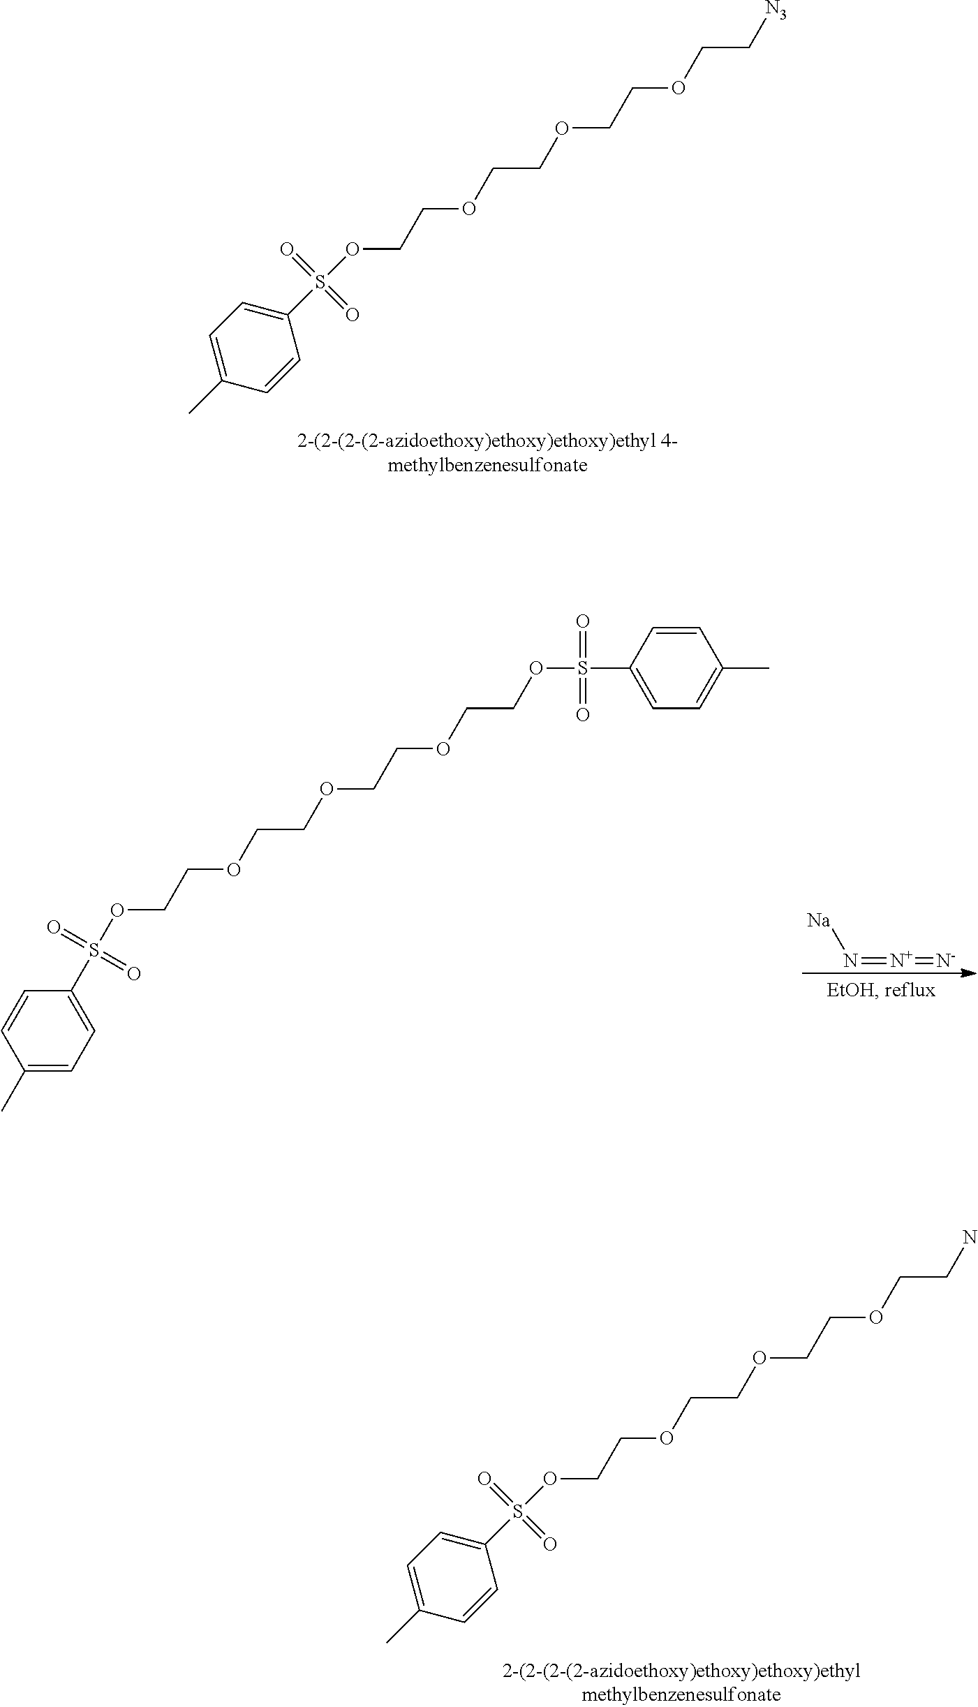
[N+](=N[Na])=[N-].C1=CC(S(OCCOCCOCCOCCOS(C2=CC=C(C)C=C2)(=O)=O)(=O)=O)=CC=C1C.[N3]CCOCCOCCOCCOS(C1=CC=C(C)C=C1)(=O)=O.NCCOCCOCCOCCOS(C1=CC=C(C)C=C1)(=O)=O
